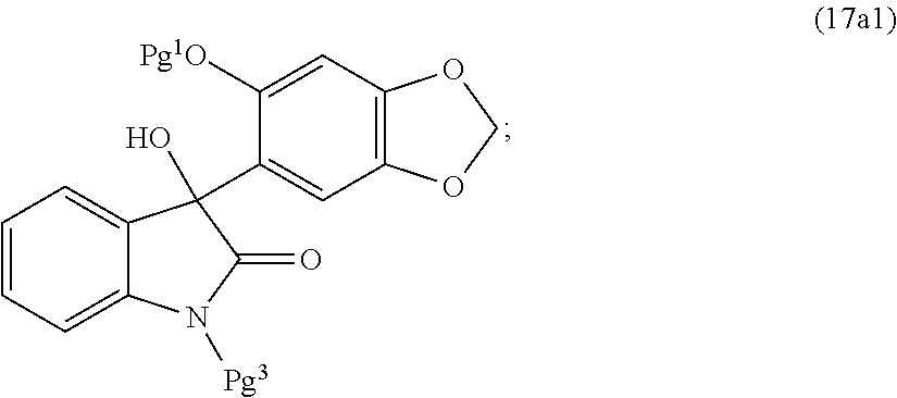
C1=C2C(=CC=C1)C(C1=CC3=C(C=C1[Pg1O])OCO3)(O)C(=O)N2[Pg3]
